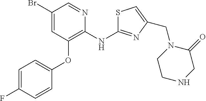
C1(Br)=CC(OC2=CC=C(F)C=C2)=C(NC2=NC(CN3CCNCC3=O)=CS2)N=C1
